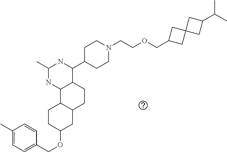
O(C1CC2C(CC1)C1C(CC2)C(C2CCN(CCOCC3CC4(C3)CC(C(C)C)C4)CC2)NC(C)N1)CC1=CC=C(C)C=C1
